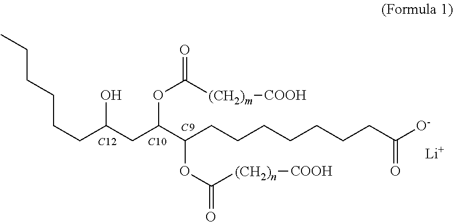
C(CC(CC(C(CCCCCCCC([O-])=O)OC(=O)[(CH2)n][COOH])OC(=O)[(CH2)m][COOH])O)CCCC.[Li].[C10].[C9].[C12]
